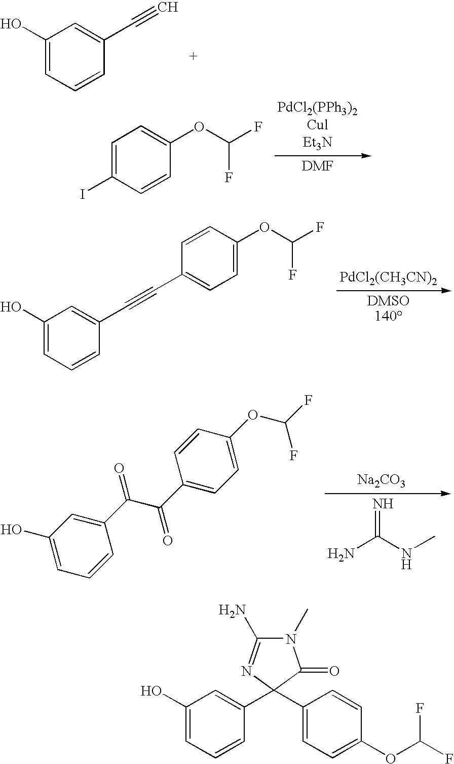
C1(O)=CC=CC(C#C)=C1.C1=C(I)C=CC(OC(F)F)=C1.C1(C(=O)C(=O)C2=CC=C(OC(F)F)C=C2)=CC(O)=CC=C1.[Na2CO3].N=C(N)NC.[PdCl2(CH3CN)2].C1=C(O)C=C(C#CC2=CC=C(OC(F)F)C=C2)C=C1.C1(O)=CC=CC(C2(C3=CC=C(OC(F)F)C=C3)C(=O)N(C)C(N)=N2)=C1
